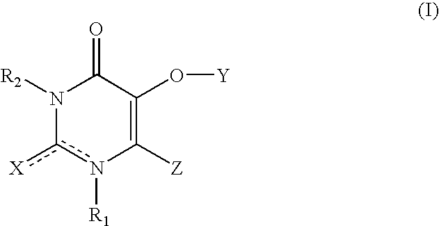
N1([R2])c([X])n([R1])C([Z])=C(O[Y])C1=O
